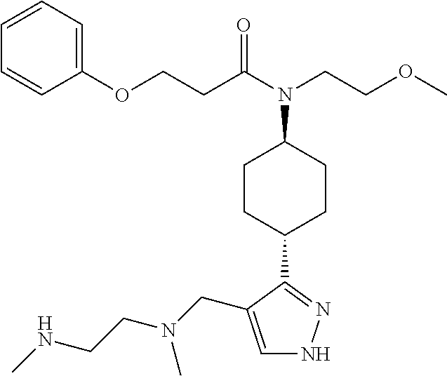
C1=C(CN(C)CCNC)C(C2CCC(N(CCOC)C(=O)CCOC3=CC=CC=C3)CC2)=NN1
